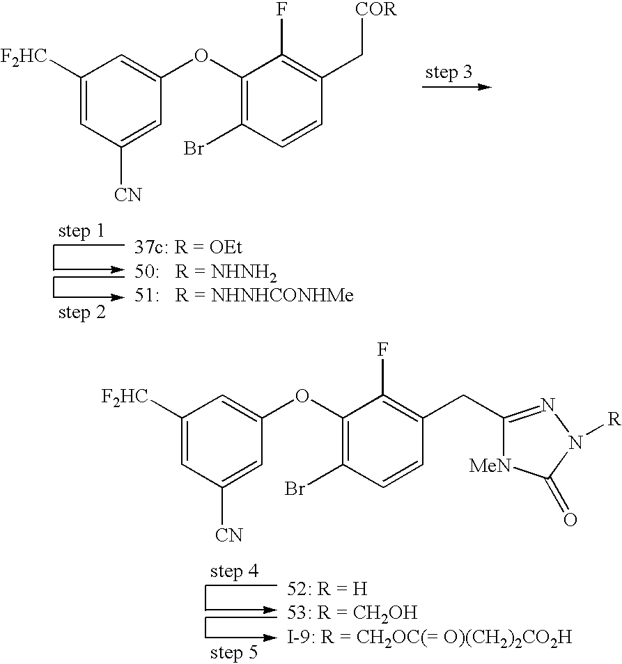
C1([F2HC])=CC([CN])=CC(OC2=C(Br)C=CC(C[COR])=C2F)=C1.C1([F2HC])=CC([CN])=CC(OC2=C(Br)C=CC(CC3=NN([R])C(=O)[MeN]3)=C2F)=C1
